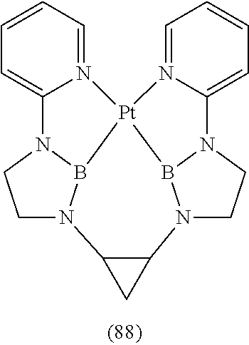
C1=CC=N2C(=C1)N1CCN3B1[Pt]21N2=CC=CC=C2N2B1N(CC2)C1C3C1
